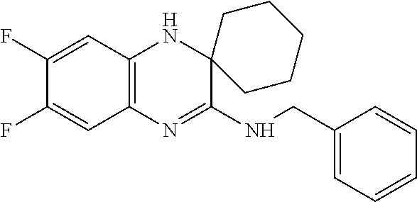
C1(F)=CC2=C(C=C1F)N=C(NCC1=CC=CC=C1)C1(N2)CCCCC1
